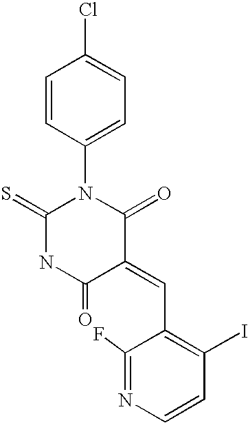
C1=CC(N2C(=S)NC(=O)C(=CC3=C(I)C=CN=C3F)C2=O)=CC=C1Cl
